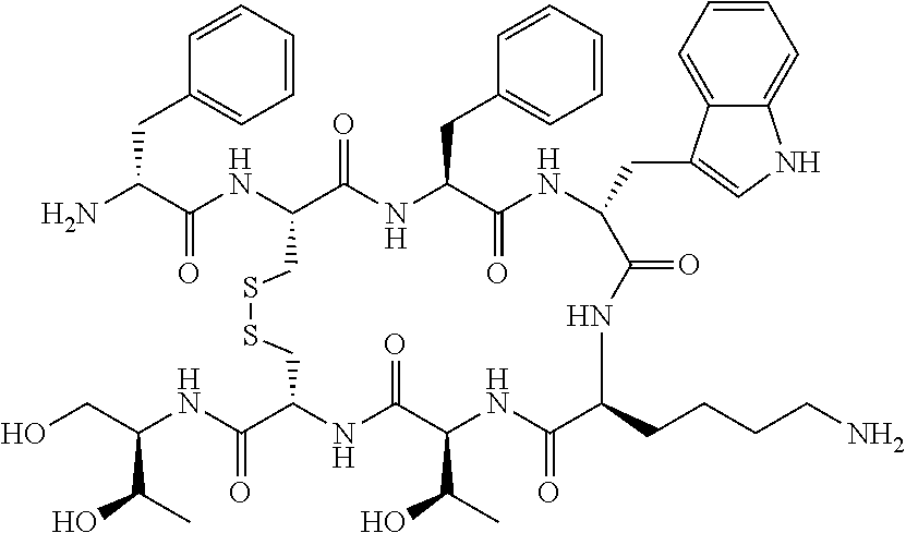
C1=CC=CC(CC(C(=O)NC2C(=O)NC(CC3=CC=CC=C3)C(=O)NC(CC3=CNC4=CC=CC=C43)C(=O)NC(CCCCN)C(=O)NC(C(O)C)C(=O)NC(C(NC(CO)C(O)C)=O)CSSC2)N)=C1
